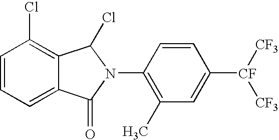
C1=CC=C2C(=C1Cl)C(Cl)N(C1=C(C)C=C([CF]([CF3])[CF3])C=C1)C2=O
